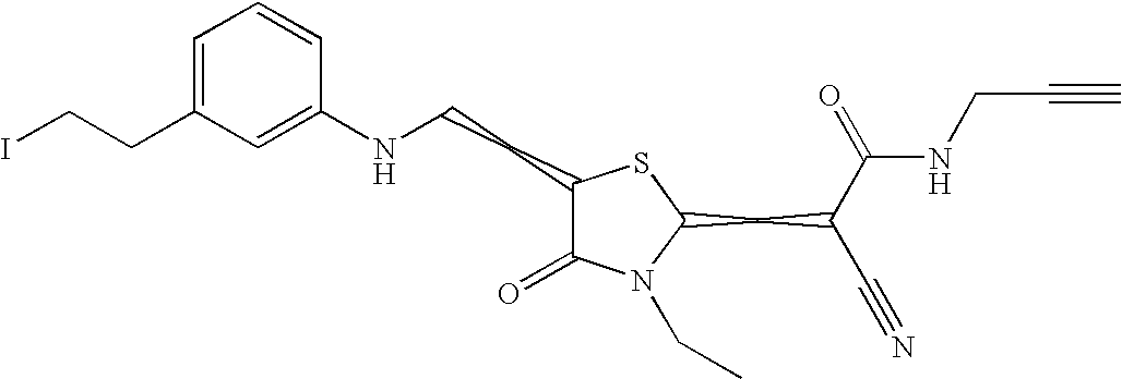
C1=C(CCI)C=C(NCCC2C(=O)N(CC)C(CC(C#N)C(=O)NCC#C)S2)C=C1
